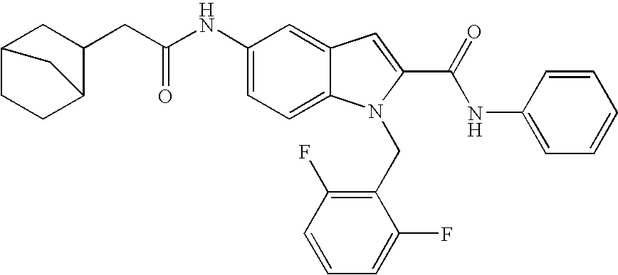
C(C(NC1=CC=C2C(=C1)C=C(C(NC1=CC=CC=C1)=O)N2CC1=C(F)C=CC=C1F)=O)C1CC2CCC1C2
